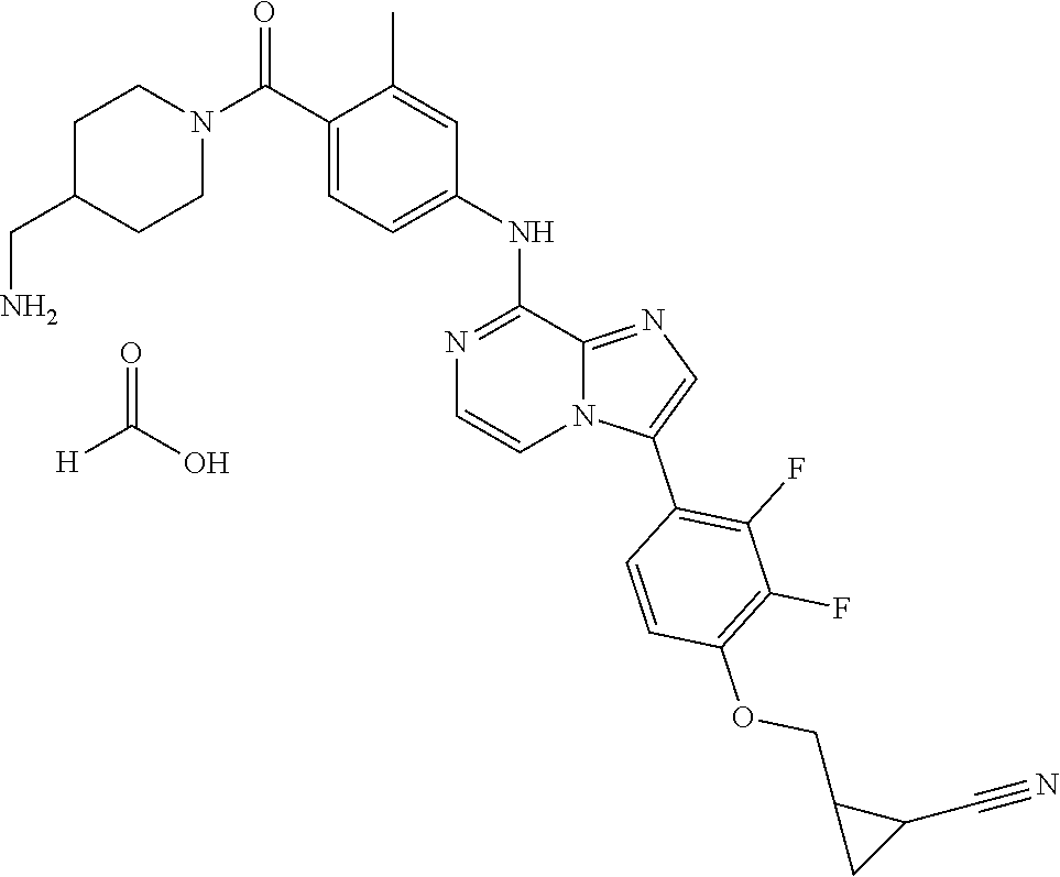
C1(C(N2CCC(CN)CC2)=O)=CC=C(NC2=NC=CN3C2=NC=C3C2=C(F)C(F)=C(OCC3CC3C#N)C=C2)C=C1C.O=C(O)[H]
